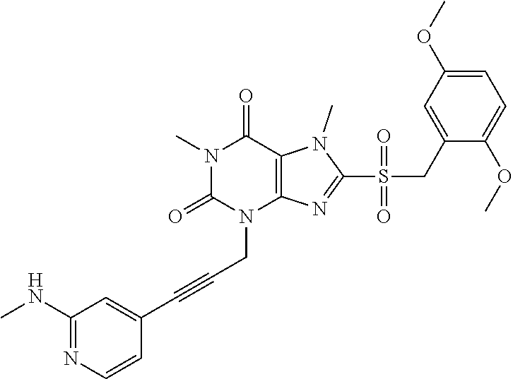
N1(C)C(=O)N(CC#CC2=CC(NC)=NC=C2)C2=C(C1=O)N(C)C(S(=O)(=O)CC1=CC(OC)=CC=C1OC)=N2
